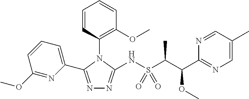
N1=C(C2=CC=CC(OC)=N2)N(C2=C(OC)C=CC=C2)C(NS(C(C)C(C2=NC=C(C)C=N2)OC)(=O)=O)=N1
